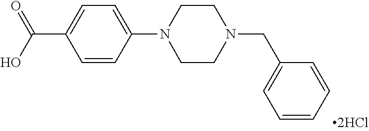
C1=CC(N2CCN(CC3=CC=CC=C3)CC2)=CC=C1C(O)=O
